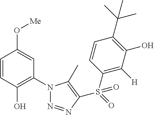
C1=CC(O)=C(N2N=NC(S(=O)(C3=C([H])C(O)=C(C(C)(C)C)C=C3)=O)=C2C)C=C1O[Me]
